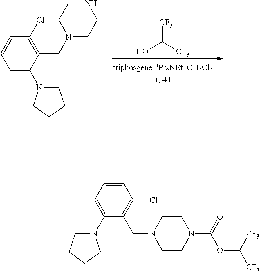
C1=CC=C(N2CCCC2)C(CN2CCNCC2)=C1Cl.[CF3]C([CF3])O.C1=CC=C(N2CCCC2)C(CN2CCN(C(=O)OC([CF3])[CF3])CC2)=C1Cl
